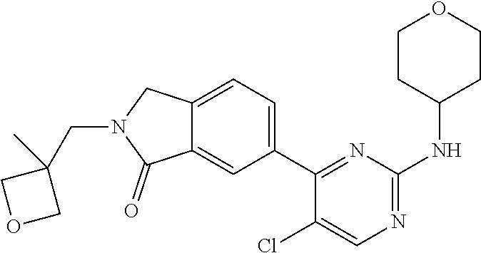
C12=CC=C(C3=NC(NC4CCOCC4)=NC=C3Cl)C=C1C(=O)N(CC1(C)COC1)C2
